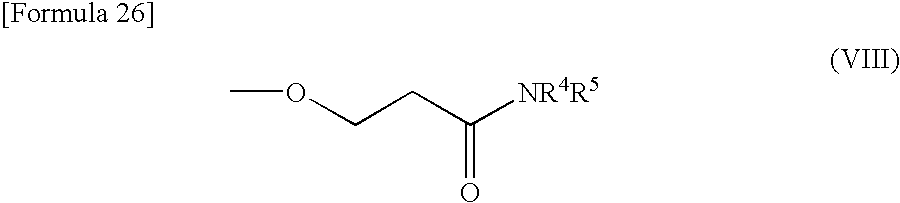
COCCC([NR4R5])=O
